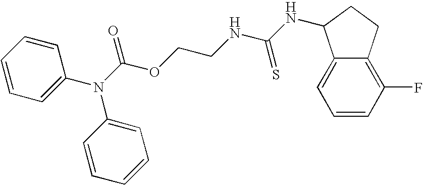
C1(N(C2=CC=CC=C2)C(OCCNC(NC2C3=CC=CC(F)=C3CC2)=S)=O)=CC=CC=C1
